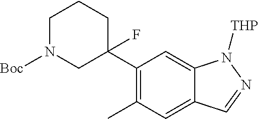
C1(C2(F)CCCN([Boc])C2)=C(C)C=C2C(=C1)N([THP])N=C2
